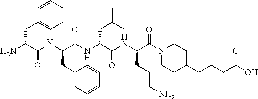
C1=CC=CC=C1CC(N)C(NC(C(NC(C(NC(C(N1CCC(CCCC(O)=O)CC1)=O)CCCN)=O)CC(C)C)=O)CC1=CC=CC=C1)=O
